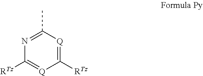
C1([RTz])=[Q]C(C)=NC([RTz])=[Q]1
